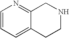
C1=CC=C2C(=N1)CNCC2
